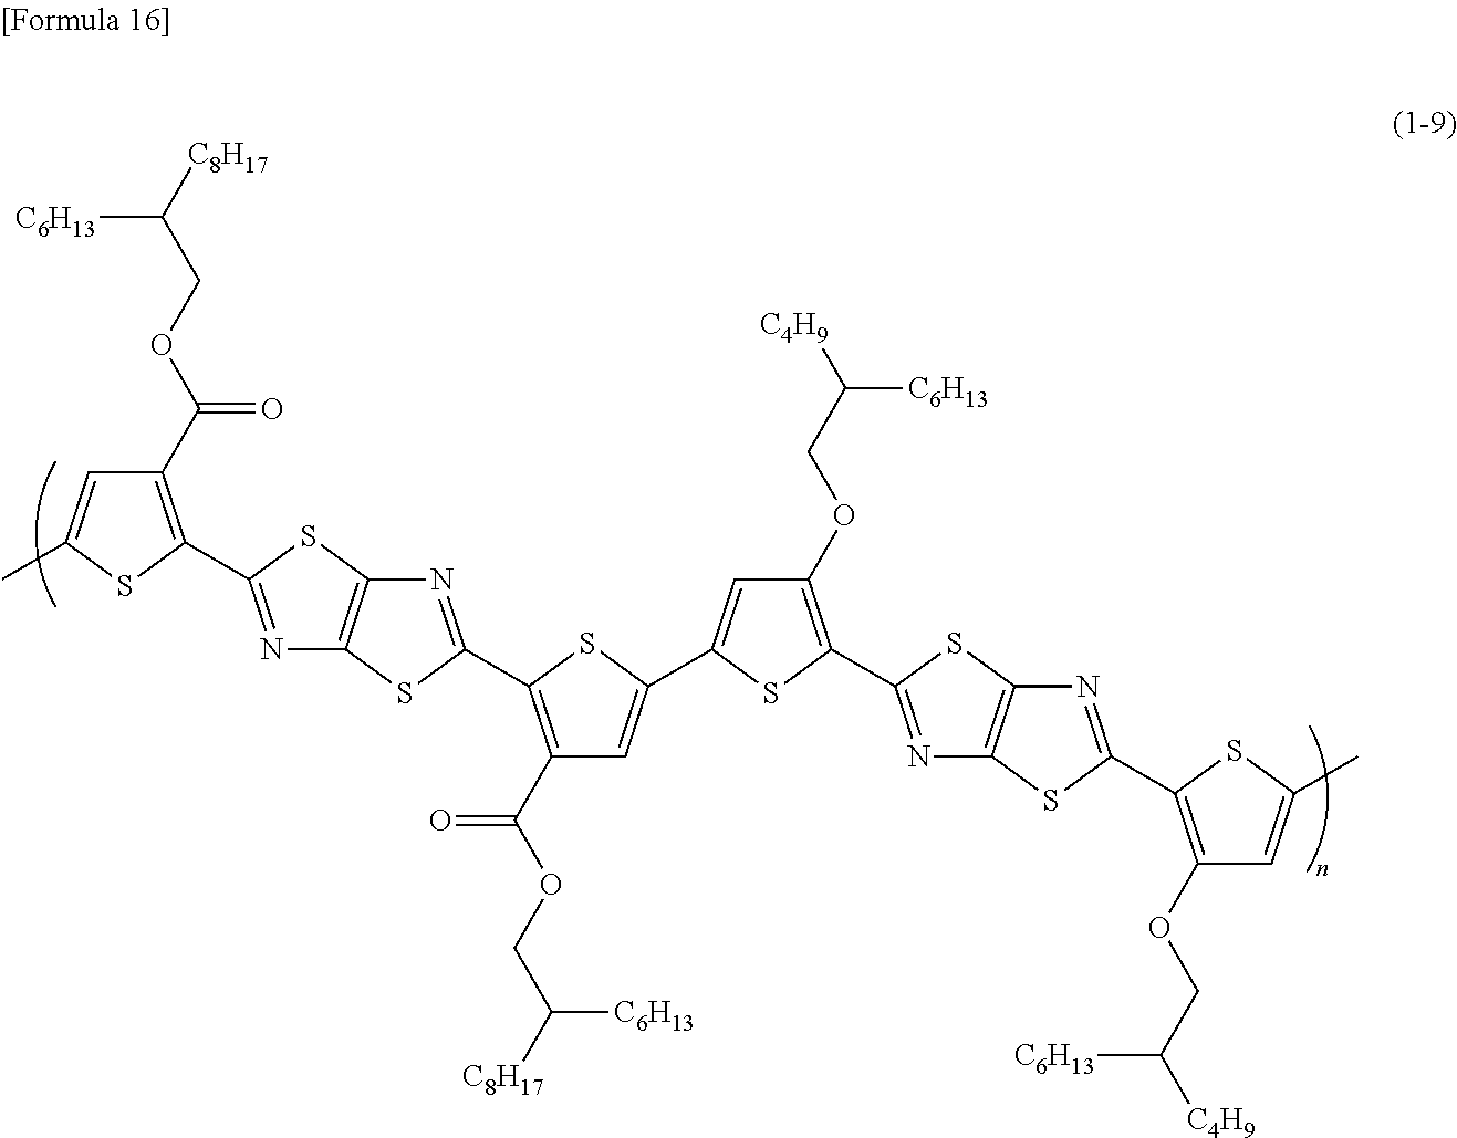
N1=C(C2=C(C(OCC([C8H17])[C6H13])=O)C=C(C)S2)SC2=C1SC(C1=C(C(OCC([C8H17])[C6H13])=O)C=C(C3=CC(OCC([C4H9])[C6H13])=C(C4=NC5=C(S4)N=C(C4=C(OCC([C4H9])[C6H13])C=C(C)S4)S5)S3)S1)=N2
